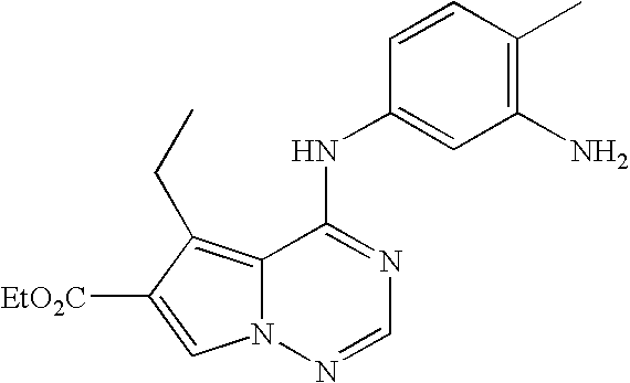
C12=C(CC)C([EtO2C])=CN1N=CN=C2NC1=CC(N)=C(C)C=C1
